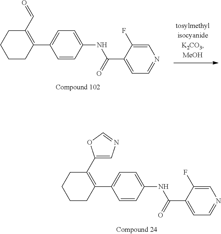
C1CC(C2=CC=C(NC(C3=CC=NC=C3F)=O)C=C2)=C(C=O)CC1.C1CC(C2=CC=C(NC(C3=CC=NC=C3F)=O)C=C2)=C(C2=CN=CO2)CC1
